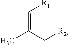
C(=C(C[R2])C)[R1]
